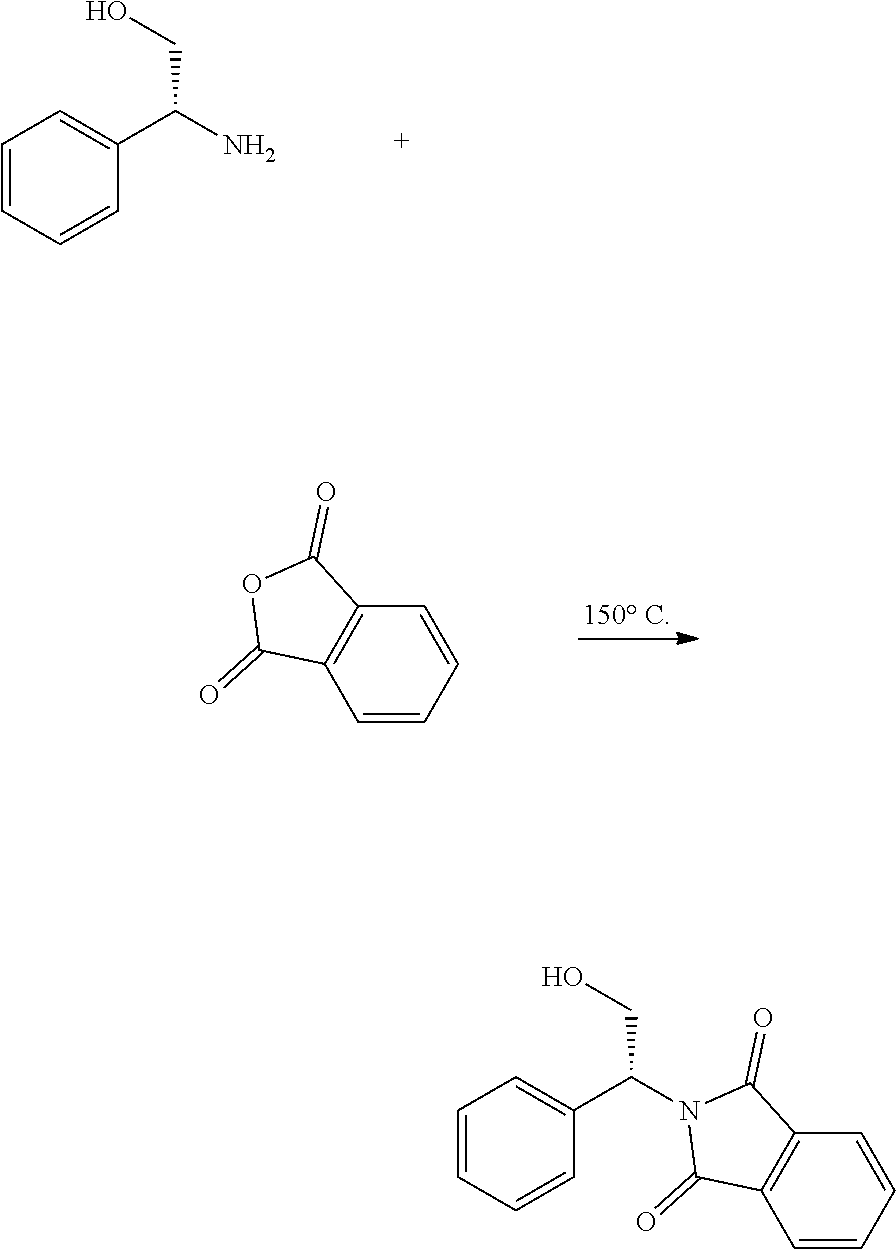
C1=CC=CC(C(N)CO)=C1.C1=CC=CC2=C1C(=O)OC2=O.C1=CC=CC(C(CO)N2C(=O)C3=C(C=CC=C3)C2=O)=C1
